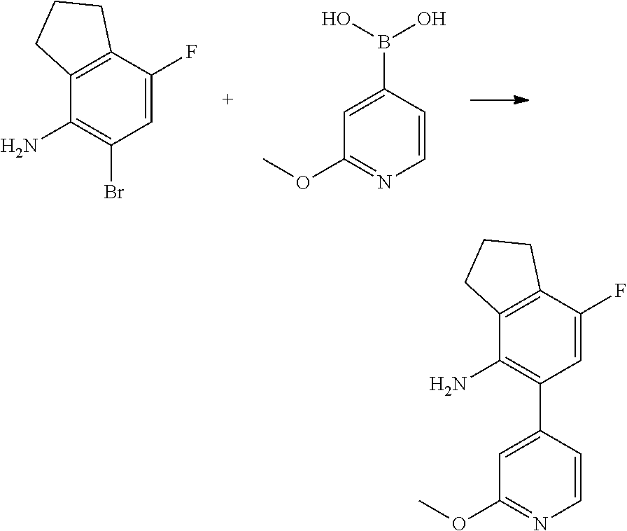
C1=C(F)C2=C(C(N)=C1Br)CCC2.C1=CC(B(O)O)=CC(OC)=N1.C1=C(F)C2=C(C(N)=C1C1=CC(OC)=NC=C1)CCC2
